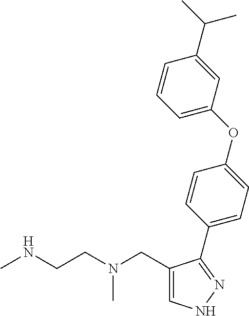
C1=C(CN(CCNC)C)C(C2=CC=C(OC3=CC=CC(C(C)C)=C3)C=C2)=NN1
